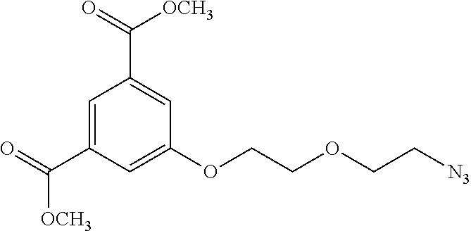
C1=C(C([OCH3])=O)C=C(OCCOCC[N3])C=C1C([OCH3])=O
